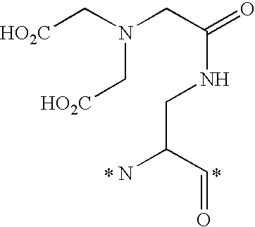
[HO2C]CN(CC(=O)NCC(N)C=O)C[HO2C]
